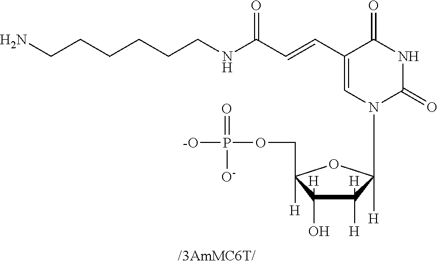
C1(C=CC(NCCCCCCN)=O)=CN(C2([H])C([H])([H])C([H])(O)C(COP(=O)([-O])[O-])([H])O2)C(=O)NC1=O
